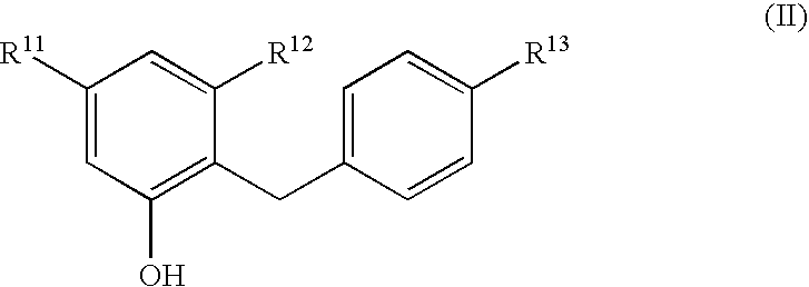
OC1=C(CC2=CC=C([R13])C=C2)C([R12])=CC([R11])=C1
